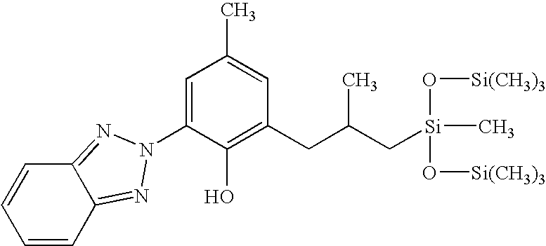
C1=CC2=NN(C3=CC(C)=CC(CC(C[Si](C)(O[Si(CH3)3])O[Si(CH3)3])C)=C3O)N=C2C=C1
